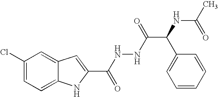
C12=CC=C(Cl)C=C1C=C(C(NNC(=O)C(C1=CC=CC=C1)NC(C)=O)=O)N2
